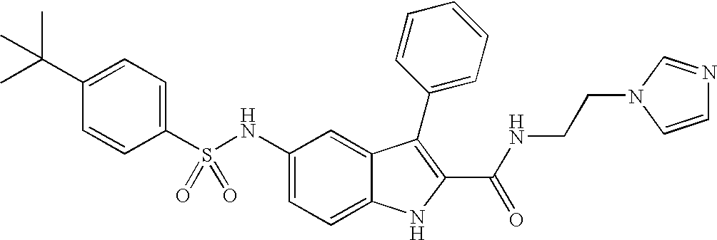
C1(C(C)(C)C)=CC=C(S(NC2=CC=C3C(=C2)C(C2=CC=CC=C2)=C(C(NCCN2C=CN=C2)=O)N3)(=O)=O)C=C1
